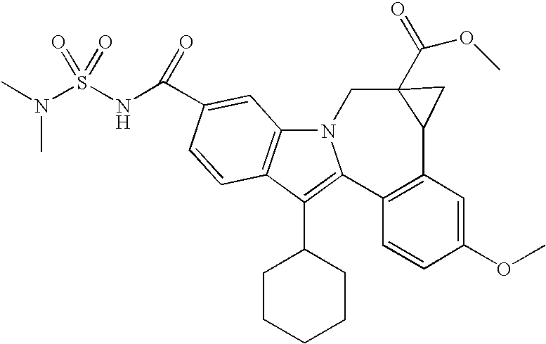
C12=C(C(C3CCCCC3)=C3C4=C(C=C(OC)C=C4)C4C(C(=O)OC)(CN13)C4)C=CC(C(NS(N(C)C)(=O)=O)=O)=C2
